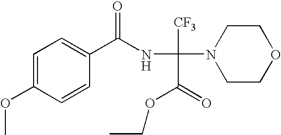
C1=C(OC)C=CC(C(NC([CF3])(N2CCOCC2)C(=O)OCC)=O)=C1
